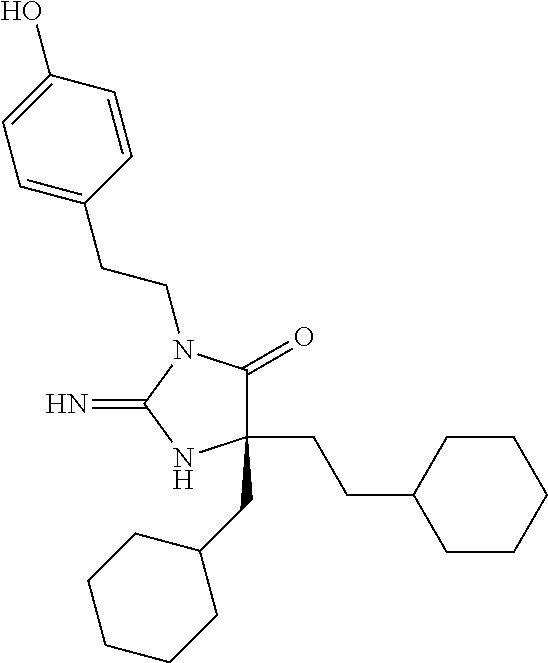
C1(CCC2CCCCC2)(CC2CCCCC2)C(=O)N(CCC2=CC=C(O)C=C2)C(=N)N1
